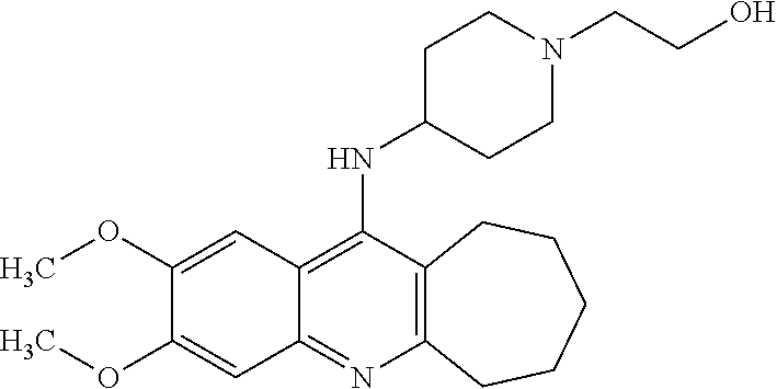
C12=C(C(NC3CCN(CCO)CC3)=C3C(=N1)C=C(OC)C(OC)=C3)CCCCC2
